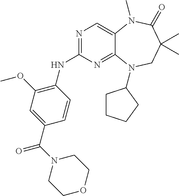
N1=C(NC2=C(OC)C=C(C(N3CCOCC3)=O)C=C2)N=C2C(=C1)N(C)C(=O)C(C)(C)CN2C1CCCC1
